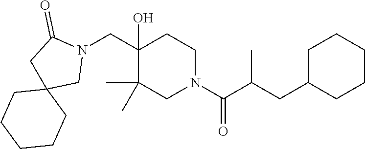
C1(CN2C(=O)CC3(C2)CCCCC3)(O)C(C)(C)CN(C(C(CC2CCCCC2)C)=O)CC1
